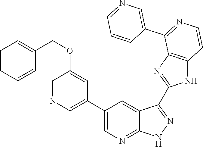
C1=NC=C(C2=CN=C3C(=C2)C(C2=NC4=C(N2)C=CN=C4C2=CN=CC=C2)=N[N H]3)C=C1OCC1=CC=CC=C1
